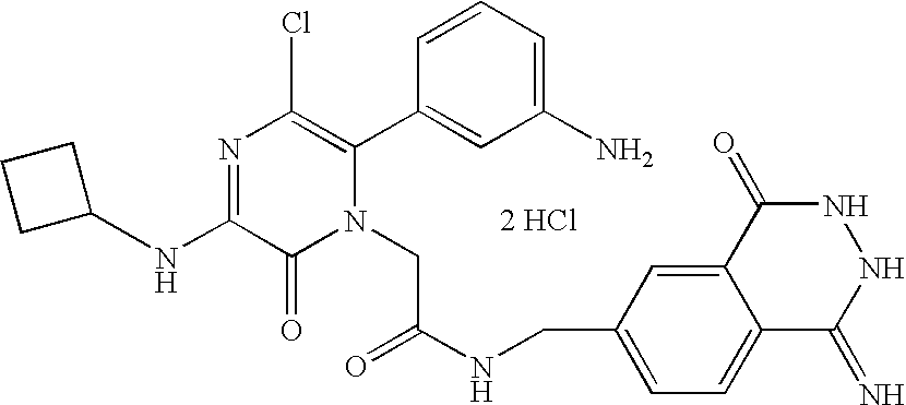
N(C1=NC(Cl)=C(C2=CC(N)=CC=C2)N(CC(NCC2=CC=C3C(=C2)C(=O)NNC3=N)=O)C1=O)C1CCC1.[2 HCl]
